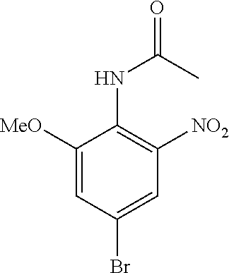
C1([MeO])=CC(Br)=CC([NO2])=C1NC(C)=O
